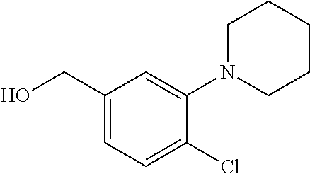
C1(CO)=CC=C(Cl)C(N2CCCCC2)=C1
